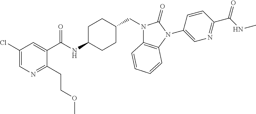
C1(Cl)=CN=C(CCOC)C(C(NC2CCC(CN3C4=C(N(C5=CN=C(C(=O)NC)C=C5)C3=O)C=CC=C4)CC2)=O)=C1
